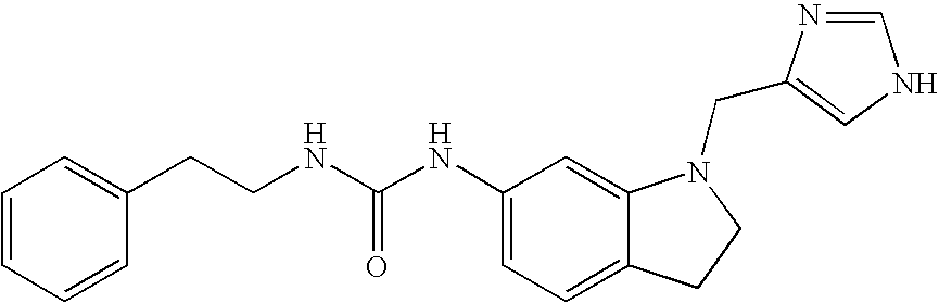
C1(NC(NCCC2=CC=CC=C2)=O)=CC=C2C(=C1)N(CC1=CNC=N1)CC2
